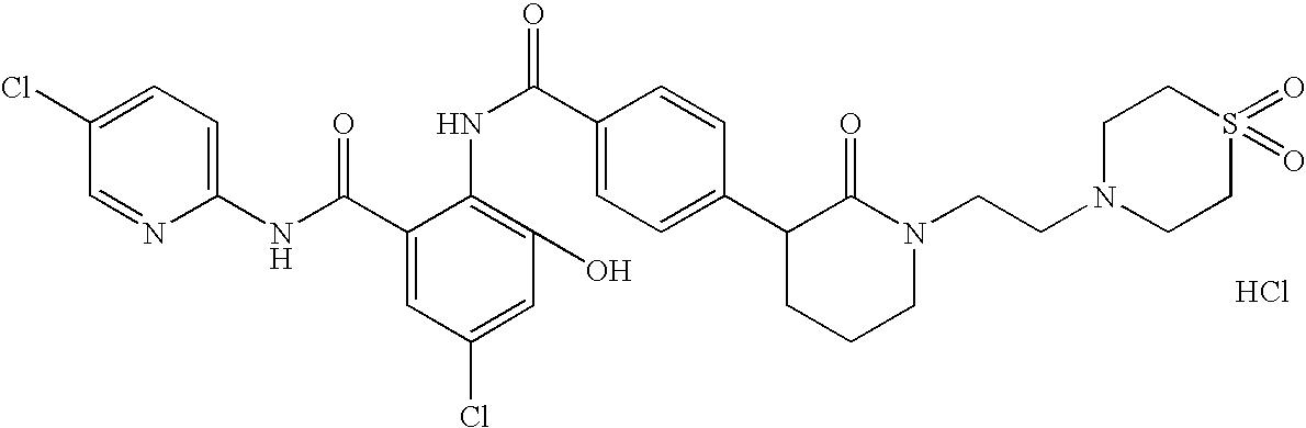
C1(NC(C2=CC(Cl)=CC(O)=C2NC(C2=CC=C(C3CCCN(CCN4CCS(=O)(=O)CC4)C3=O)C=C2)=O)=O)=CC=C(Cl)C=N1.Cl
